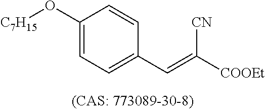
C1(O[C7H15])=CC=C(C=C([COOEt])[CN])C=C1
